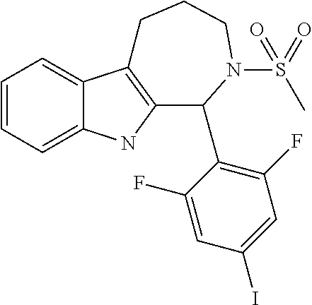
C12=CC=CC=C1C1=C(N2)C(C2=C(F)C=C(I)C=C2F)N(S(C)(=O)=O)CCC1
